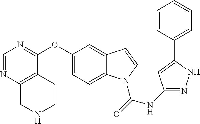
O(C1=CC=C2C(=C1)C=CN2C(=O)NC1=NNC(C2=CC=CC=C2)=C1)C1=NC=NC2=C1CCNC2
